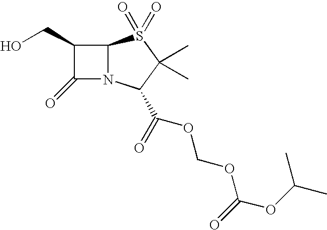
C1(CO)C(=O)N2C1S(=O)(=O)C(C)(C)C2C(=O)OCOC(OC(C)C)=O
